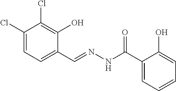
C1(Cl)=CC=C(C=NNC(=O)C2=CC=CC=C2O)C(O)=C1Cl
